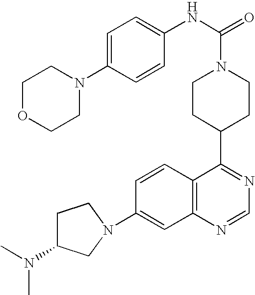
C1CC(C2=NC=NC3=C2C=CC(N2CC(N(C)C)CC2)=C3)CCN1C(=O)NC1=CC=C(N2CCOCC2)C=C1
